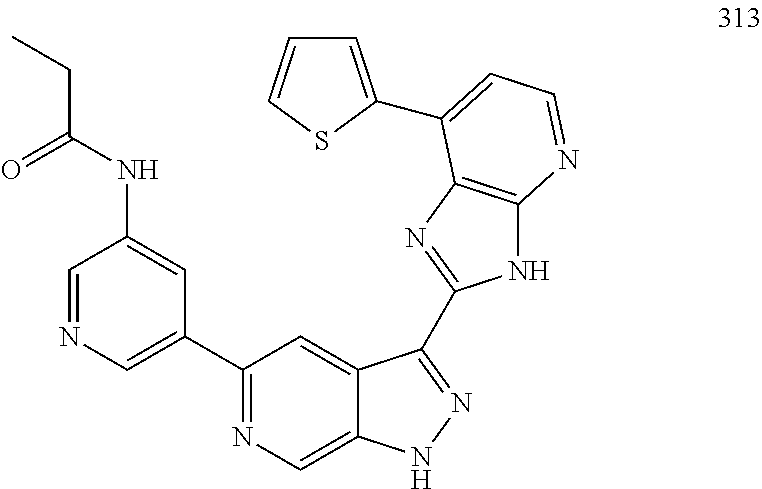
C1=NC=C(C2=NC=C3C(=C2)C(C2=NC4=C(N2)N=CC=C4C2=CC=CS2)=NN3)C=C1NC(CC)=O
